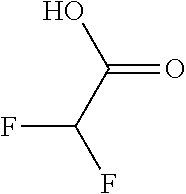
C(C(F)F)(O)=O
